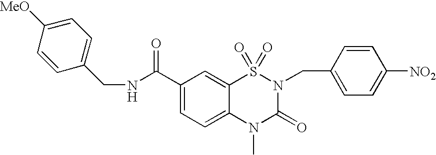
N(C(C1=CC=C2C(=C1)S(=O)(=O)N(CC1=CC=C([NO2])C=C1)C(=O)N2C)=O)CC1=CC=C([MeO])C=C1
